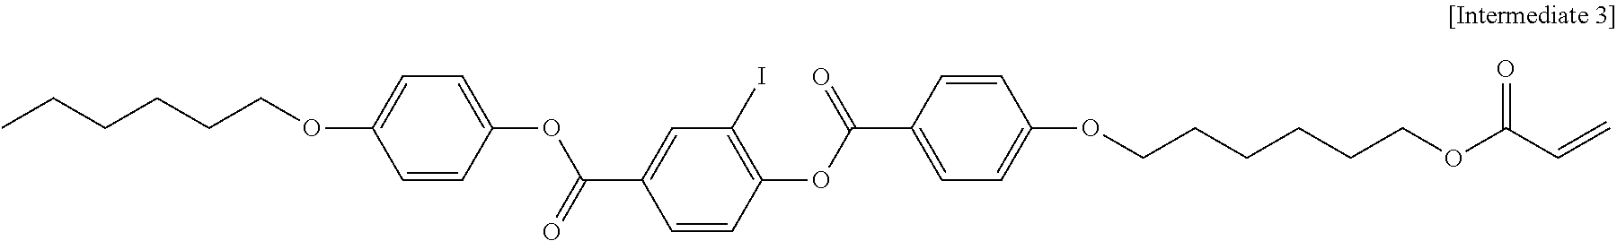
C(CCCCCOC(C=C)=O)OC1=CC=C(C(OC2=C(I)C=C(C(=O)OC3=CC=C(OCCCCCC)C=C3)C=C2)=O)C=C1
